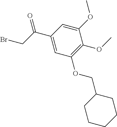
C1(OCC2CCCCC2)=C(OC)C(OC)=CC(C(CBr)=O)=C1
